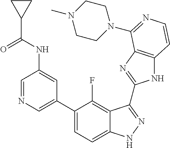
C1=C(C2=CC=C3C(=C2F)C(C2=NC4=C(N2)C=CN=C4N2CCN(C)CC2)=NN3)C=C(NC(C2CC2)=O)C=N1
